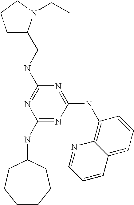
C1(NC2CCCCCC2)=NC(NC2=C3C(=CC=C2)C=CC=N3)=NC(NCC2CCCN2CC)=N1
